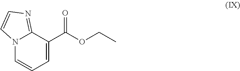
C12=NC=CN1C=CC=C2C(OCC)=O
